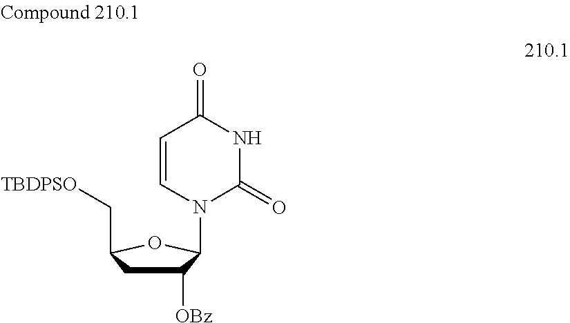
C1([OBz])CC(C[TBDPSO])OC1N1C(=O)NC(=O)C=C1
